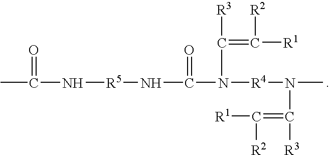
CC(=O)N[R5]NC(=O)N[R4]N(C)C(=C([R1])[R2])[R3].CC([R3])=C([R2])[R1]
